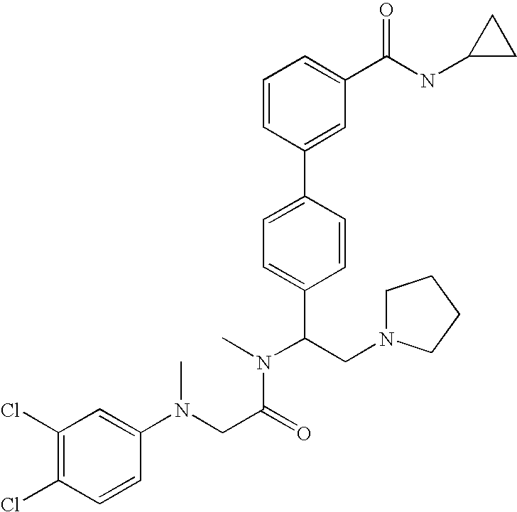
C1=CC(C2=CC=C(C(CN3CCCC3)N(C)C(CN(C3=CC(Cl)=C(Cl)C=C3)C)=O)C=C2)=CC(C(NC2CC2)=O)=C1
